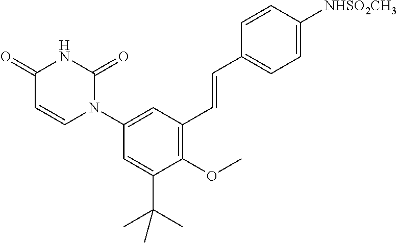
C1(=O)C=CN(C2=CC(C=CC3=CC=C([NHSO2CH3])C=C3)=C(OC)C(C(C)(C)C)=C2)C(=O)N1
